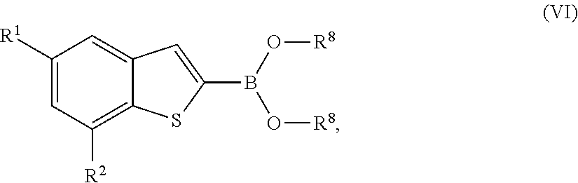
C12=C([R2])C=C([R1])C=C1C=C(B(O[R8])O[R8])S2
